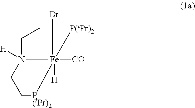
N12([H])[Fe]([CO])([H])(Br)([P(iPr)2]CC1)[P(iPr)2]CC2
